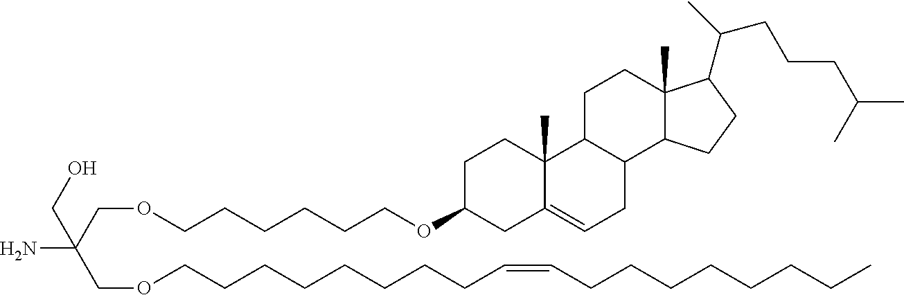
C(C(N)(COCCCCCCCCC=CCCCCCCCC)CO)OCCCCCCOC1CC2=CCC3C(C2(C)CC1)CCC1(C)C3CCC1C(C)CCCC(C)C
